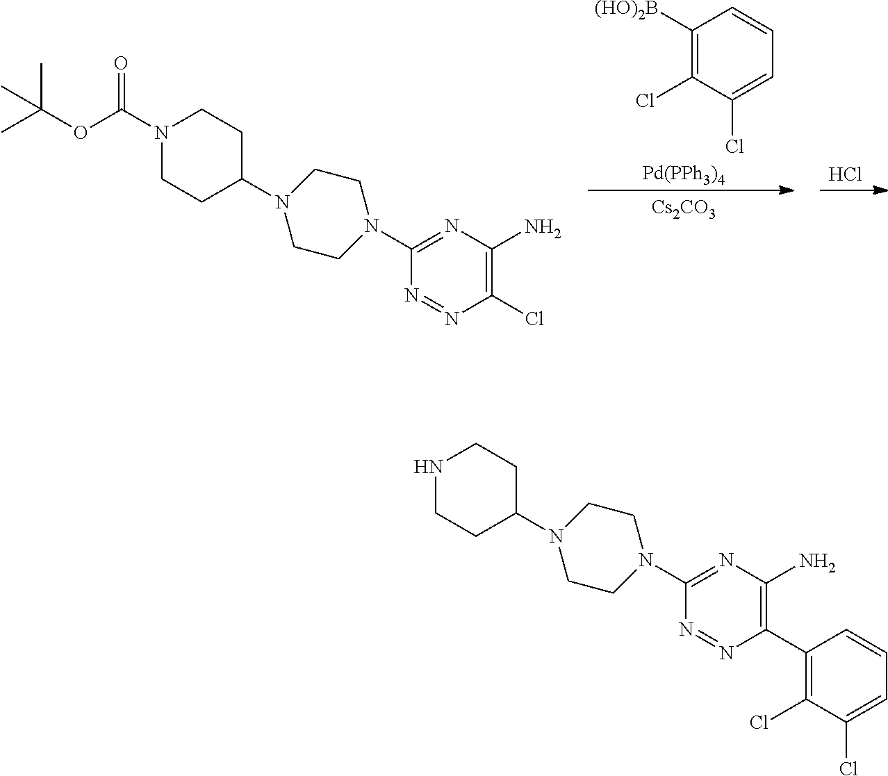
[Pd(PPh3)4].[Cs2CO3].C1=C(Cl)C(Cl)=C([(HO)2B])C=C1.Cl.C1(Cl)=C(N)N=C(N2CCN(C3CCN(C(OC(C)(C)C)=O)CC3)CC2)N=N1.C1(N)=C(C2=C(Cl)C(Cl)=CC=C2)N=NC(N2CCN(C3CCNCC3)CC2)=N1
